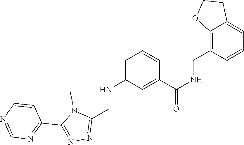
C1(C2=NN=C(CNC3=CC=CC(C(NCC4=C5C(=CC=C4)CCO5)=O)=C3)N2C)=NC=NC=C1
